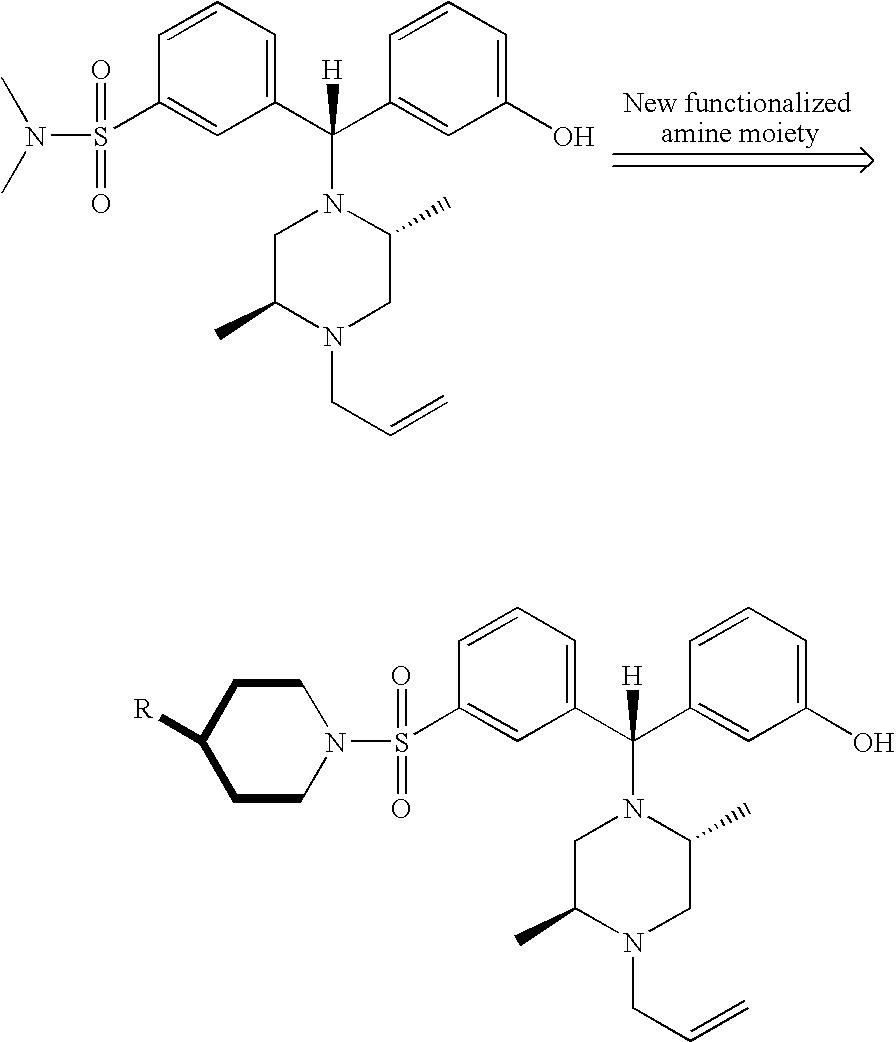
C1=CC=C(C(N2CC(C)N(CC=C)CC2C)(C2=CC(O)=CC=C2)[H])C=C1S(N(C)C)(=O)=O.C1=CC=C(C(N2CC(C)N(CC=C)CC2C)(C2=CC(O)=CC=C2)[H])C=C1S(N1CCC([R])CC1)(=O)=O
